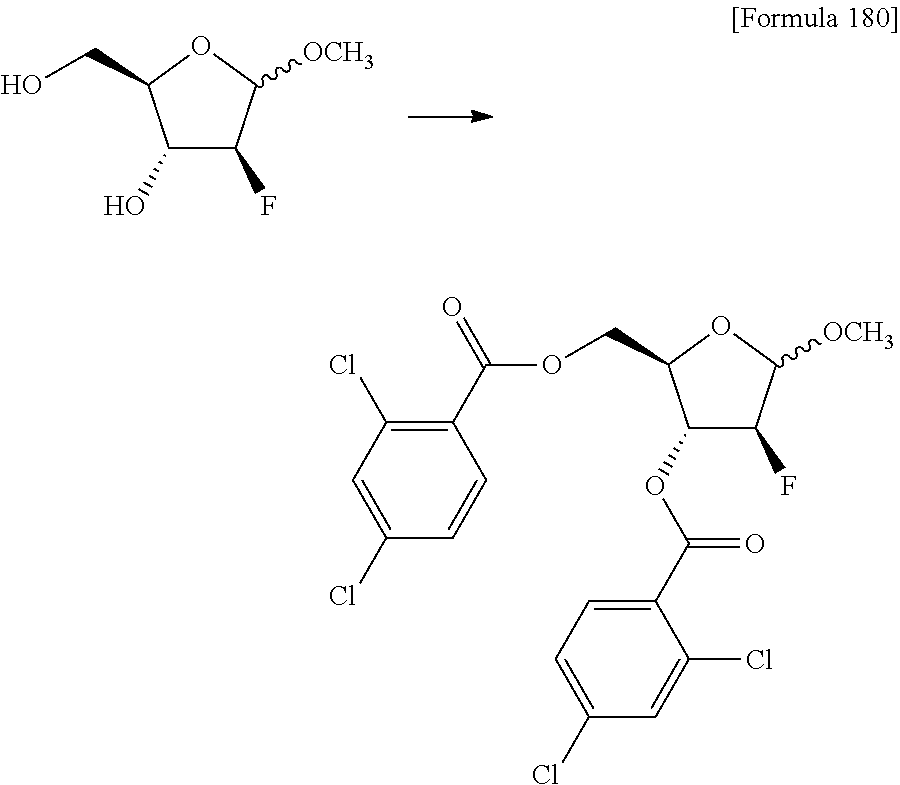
OC1C(CO)OC([OCH3])C1F.O(C1C(COC(C2=C(Cl)C=C(Cl)C=C2)=O)OC([OCH3])C1F)C(C1=CC=C(Cl)C=C1Cl)=O
